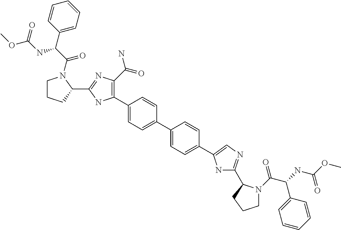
C1CCC(C2=NC(C(N)=O)=C(C3=CC=C(C4=CC=C(C5=CN=C(C6N(C(C(C7=CC=CC=C7)NC(OC)=O)=O)CCC6)N5)C=C4)C=C3)N2)N1C(C(C1=CC=CC=C1)NC(OC)=O)=O
